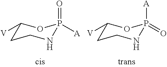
C1([V])CCNP([A])(=O)O1.C1([V])CCNP(=O)([A])O1
